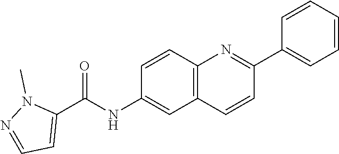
C1=CC2=C(C=C1NC(C1=CC=NN1C)=O)C=CC(C1=CC=CC=C1)=N2
